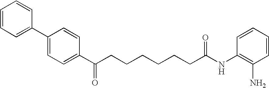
C1=CC=C(C2=CC=C(C(CCCCCCC(=O)NC3=C(N)C=CC=C3)=O)C=C2)C=C1
